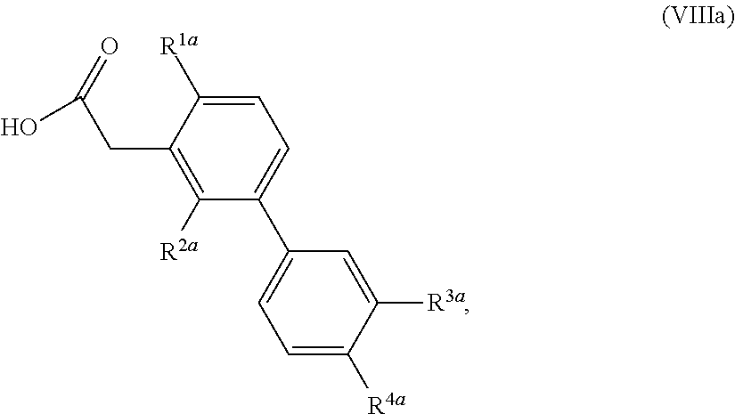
C1=C([R4a])C([R3a])=CC(C2=CC=C([R1a])C(CC(O)=O)=C2[R2a])=C1
